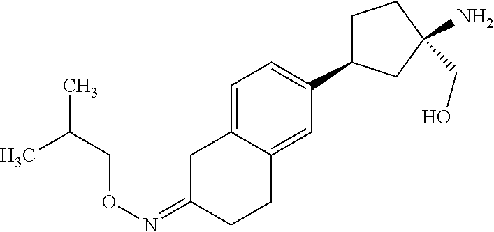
C1(=NOCC(C)C)CCC2=CC(C3CCC(N)(CO)C3)=CC=C2C1
